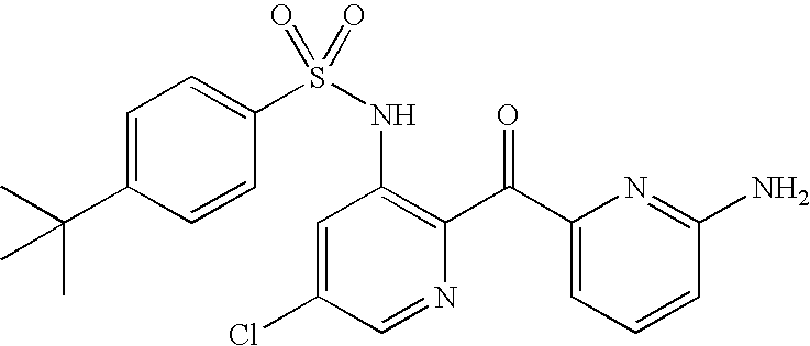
C1=C(C(C)(C)C)C=CC(S(NC2=C(C(C3=CC=CC(N)=N3)=O)N=CC(Cl)=C2)(=O)=O)=C1
